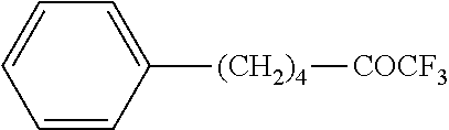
C1=CC([(CH2)4][COCF3])=CC=C1
